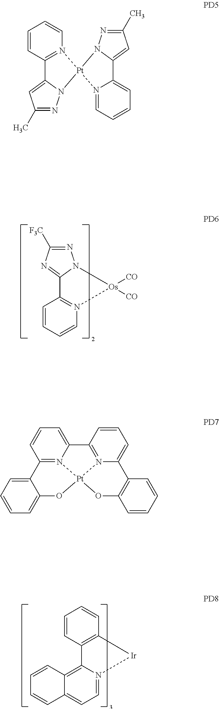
C12=NC([F3C])=NN1[Os]([CO])([CO])N1=C2C=CC=C1.C1=CC2=C3N(=CC=C2C=C1)[Ir]C1=C3C=CC=C1.C1=CC2=N(C=C1)[Pt]1(N3=CC=CC=C3C3=CC(C)=NN31)N1C2=CC(C)=N1.C12=N3C(=CC=C1)C1=N4C(=CC=C1)C1=C(C=CC=C1)O[Pt]43OC1=CC=CC=C21
